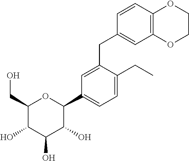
C1(CO)C(O)C(O)C(O)C(C2=CC=C(CC)C(CC3=CC4=C(C=C3)OCCO4)=C2)O1
